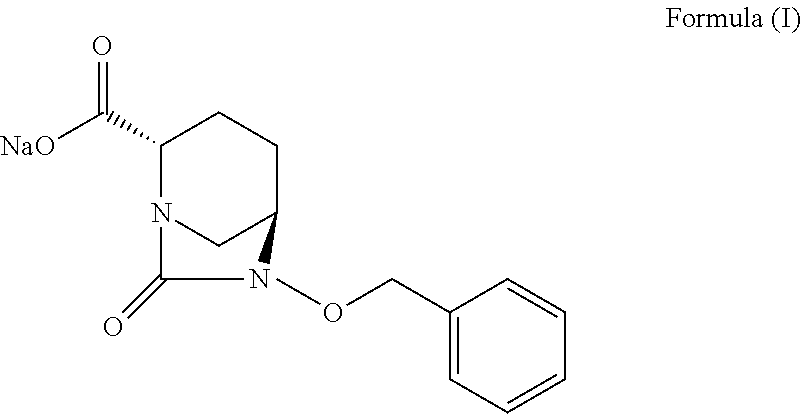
C1(COC)=CC=CC=C1.C1(C(=O)[NaO])N2CC(CC1)NC2=O
